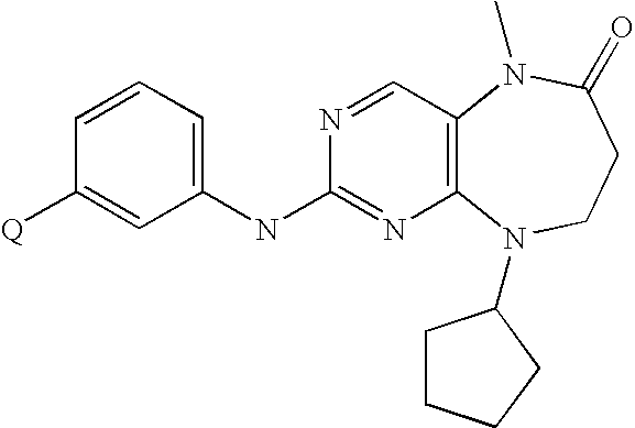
C1=CC=C(NC2=NC3=C(C=N2)N(C)C(=O)CCN3C2CCCC2)C=C1[Q]
